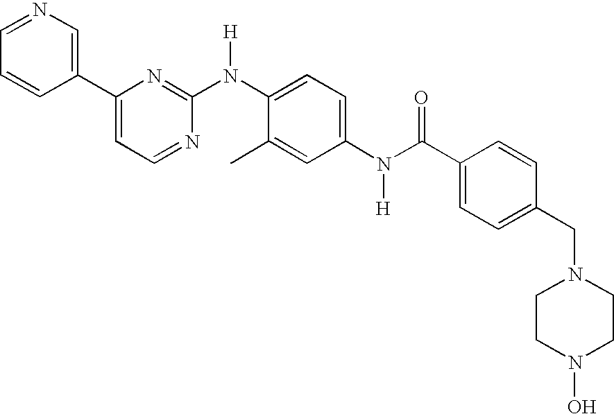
C1(C2=CC=NC(N(C3=CC=C(N(C(C4=CC=C(CN5CCN(O)CC5)C=C4)=O)[H])C=C3C)[H])=N2)=CN=CC=C1
